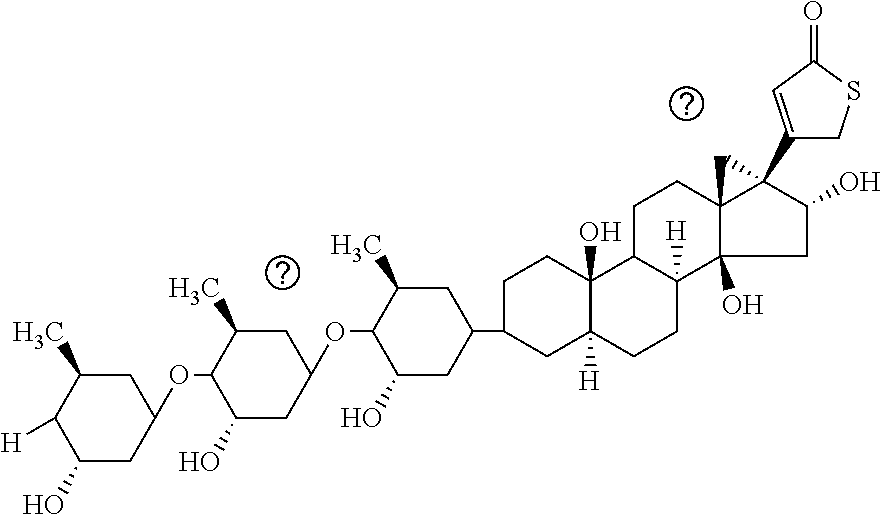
C1C(C)C([H])C(O)CC1OC1C(O)CC(OC2C(O)CC(C3CC4([H])C(O)(CC3)C3C([H])(CC4)C4(O)C5(CC3)C(C3=CC(=O)SC3)(C(O)C4)C5)CC2C)CC1C
